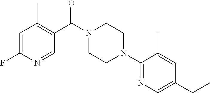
C1=C(F)N=CC(C(N2CCN(C3=NC=C(CC)C=C3C)CC2)=O)=C1C
